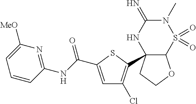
C12OCCC1(C1=C(Cl)C=C(C(NC3=NC([MeO])=CC=C3)=O)S1)NC(=N)N(C)S2(=O)=O
